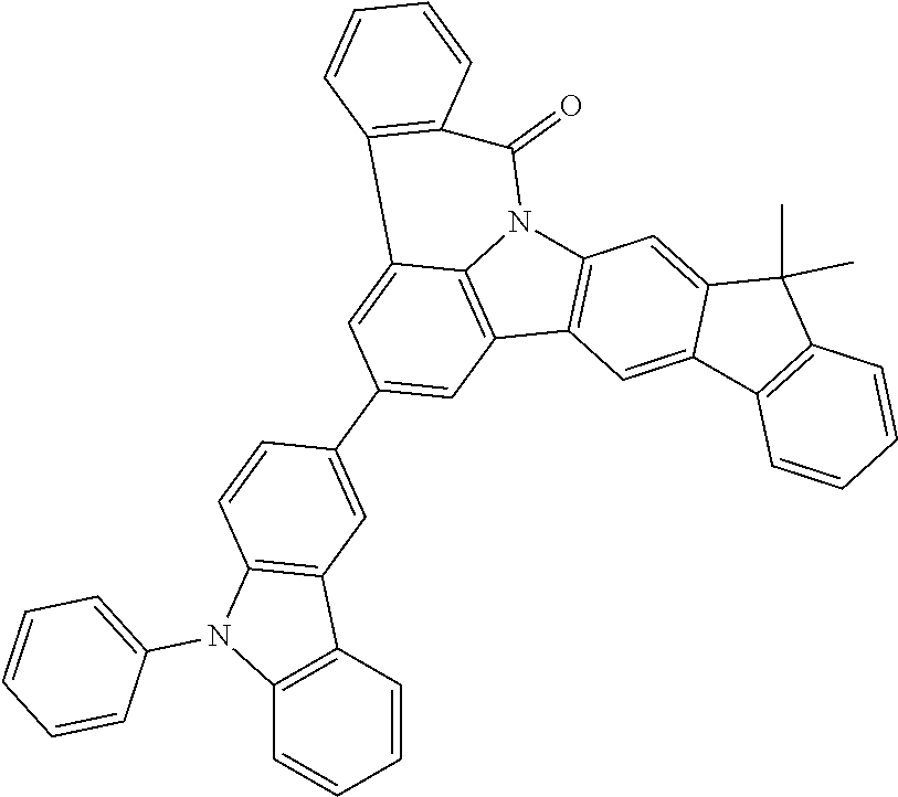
C12=C(C3=C4N1C(=O)C1=C(C4=CC(C4=CC5=C(C=C4)N(C4=CC=CC=C4)C4=C5C=CC=C4)=C3)C=CC=C1)C=C1C(=C2)C(C)(C)C2=C1C=CC=C2
